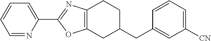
N1=CC=CC=C1C1=NC2=C(O1)CC(CC1=CC([CN])=CC=C1)CC2
